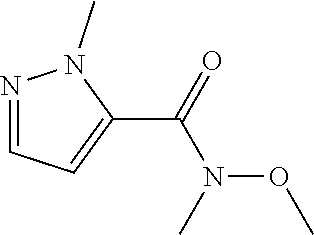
N1=CC=C(C(=O)N(C)OC)N1C
